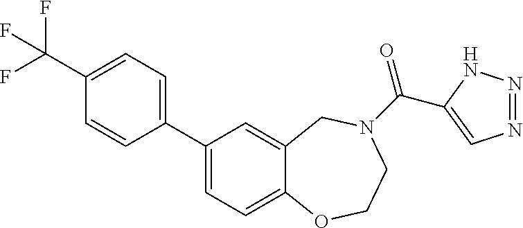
C1=C2C(=CC(C3=CC=C(C(F)(F)F)C=C3)=C1)CN(C(=O)C1=CN=NN1)CCO2
